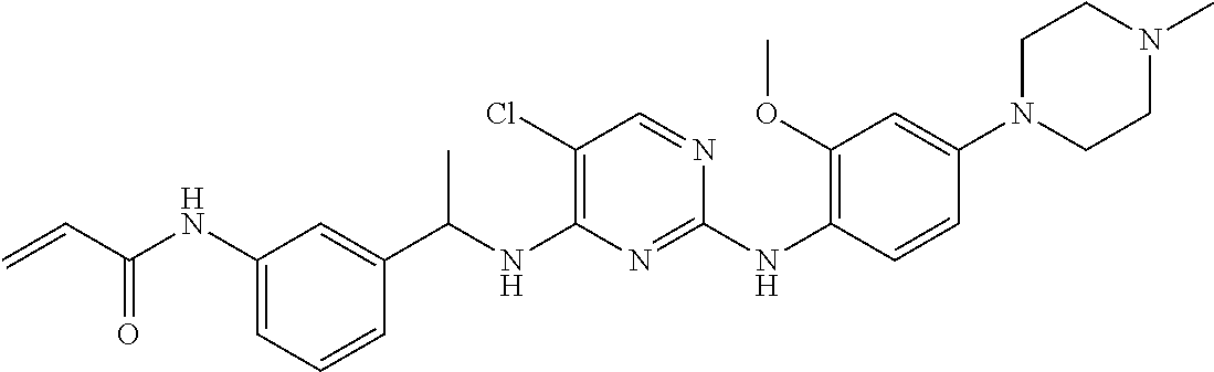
C=CC(=O)NC1=CC=CC(C(NC2=C(Cl)C=NC(NC3=C(OC)C=C(N4CCN(C)CC4)C=C3)=N2)C)=C1
